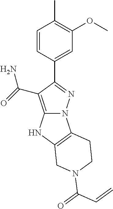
CC1=C(OC)C=C(C2=NN3C(=C2C(=O)N)NC2=C3CCN(C(=O)C=C)C2)C=C1
